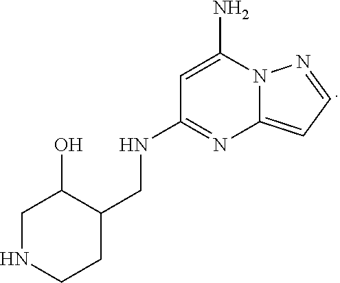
C1=C(N)N2C(=CC=N2)N=C1NCC1C(O)CNCC1
